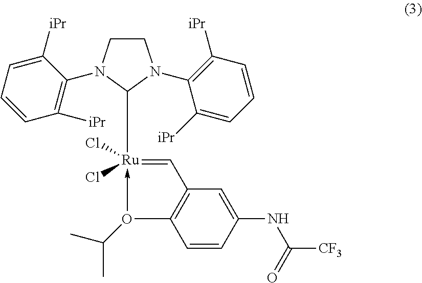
C1CN(C2=C([iPr])C=CC=C2[iPr])C([Ru]2(Cl)(Cl)-O(C(C)C)C3=C(C=C(NC([CF3])=O)C=C3)C=2)N1C1=C([iPr])C=CC=C1[iPr]
